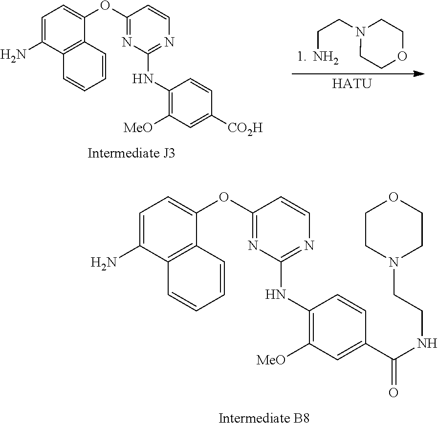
C1=C(N)C2=C(C(OC3=NC(NC4=C([MeO])C=C(C(NCCN5CCOCC5)=O)C=C4)=NC=C3)=C1)C=CC=C2.C1=C(N)C2=C(C(OC3=NC(NC4=C([MeO])C=C([CO2H])C=C4)=NC=C3)=C1)C=CC=C2.NCCN1CCOCC1.[HATU]
